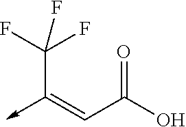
C(C(O)=O)=C(->C)C(F)(F)F
